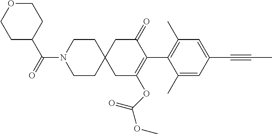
C1(C)=CC(C#CC)=CC(C)=C1C1=C(OC(OC)=O)CC2(CC1=O)CCN(C(=O)C1CCOCC1)CC2
